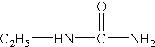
[C2H5]NC(N)=O
